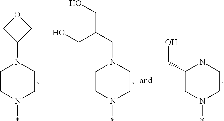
C1CN(*)CCN1C1COC1.C1CN(*)CCN1CC(CO)CO.C1(CO)CN(*)CCN1
